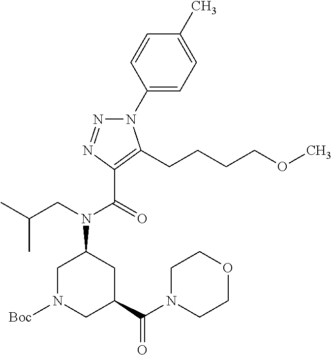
C1(N2N=NC(C(=O)N(CC(C)C)C3CN([Boc])CC(C(N4CCOCC4)=O)C3)=C2CCCCOC)=CC=C(C)C=C1
